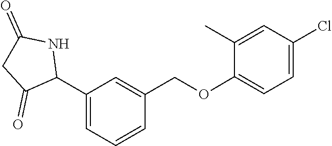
C1(C2NC(=O)CC2=O)=CC=CC(COC2=CC=C(Cl)C=C2C)=C1
